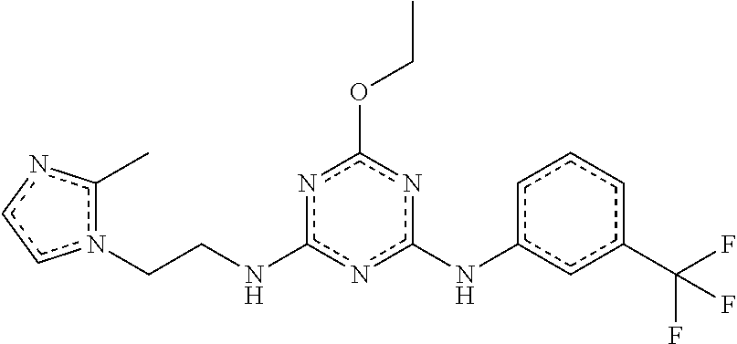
c1c(C(F)(F)F)cc(Nc2nc(OCC)nc(NCCn3c(C)ncc3)n2)cc1
